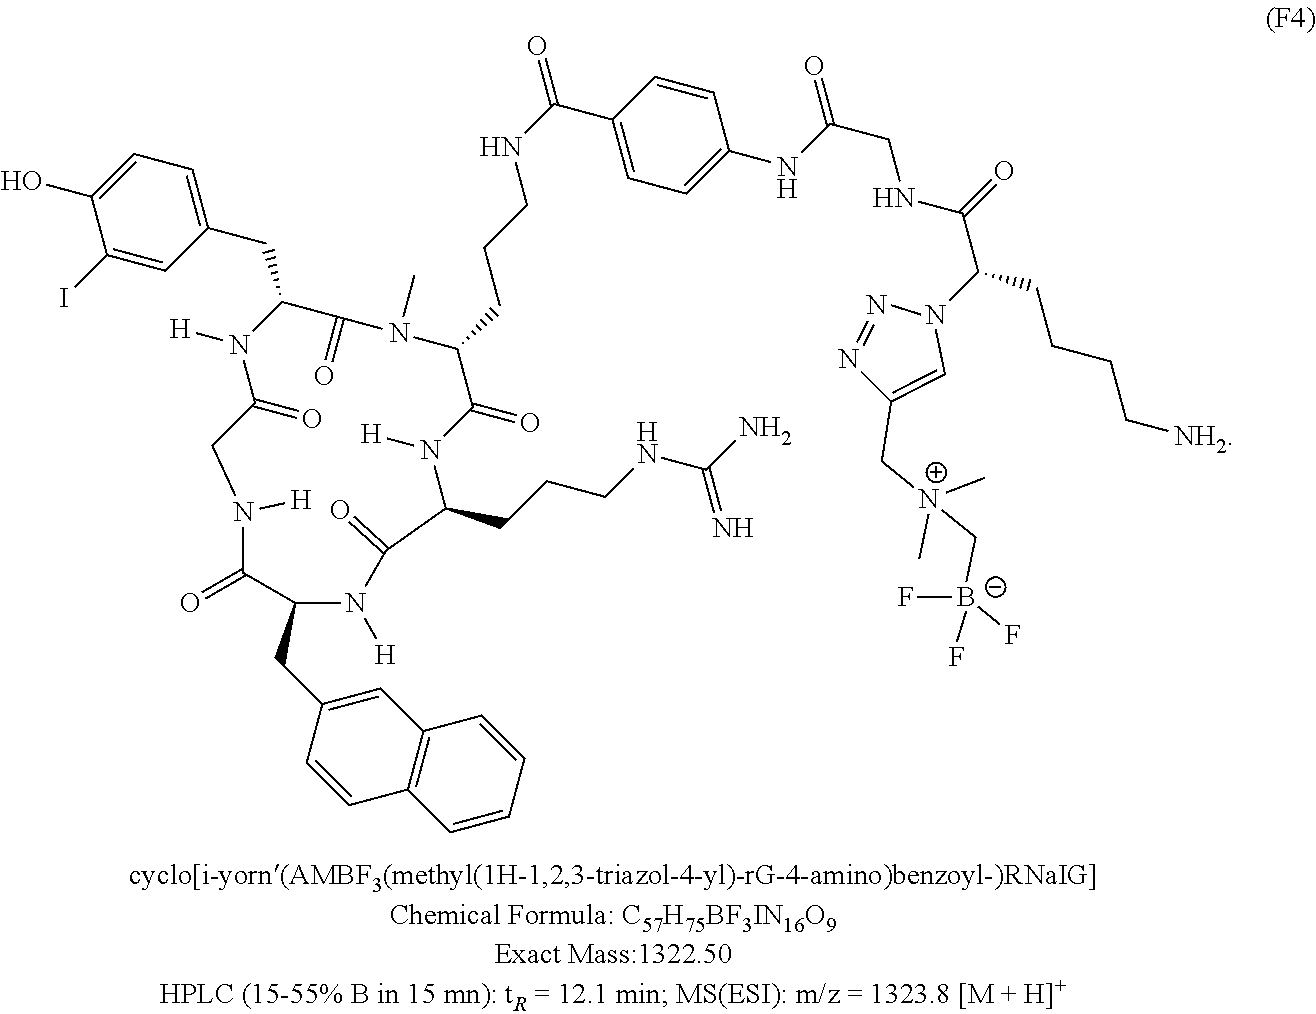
[N+](CC1=CN(C(C(NCC(NC2=CC=C(C(NCCCC3N(C)C(=O)C(CC4=CC=C(O)C(I)=C4)N([H])C(=O)CN([H])C(=O)C(CC4=CC5=C(C=CC=C5)C=C4)N([H])C(=O)C(CCCNC(N)=N)N([H])C3=O)=O)C=C2)=O)=O)CCCC[NH2])N=N1)(C)(C)C[B-](F)(F)F
